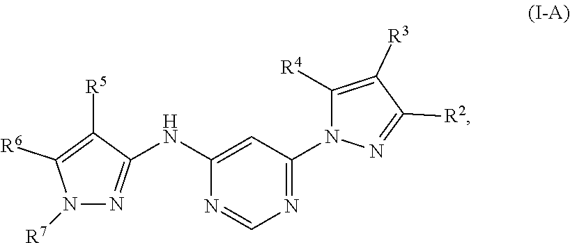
C1([R2])=NN(C2=NC=NC(NC3=NN([R7])C([R6])=C3[R5])=C2)C([R4])=C1[R3]
